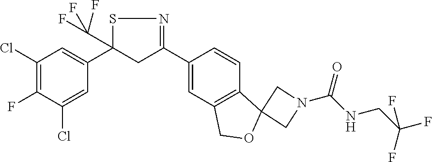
C1(Cl)=C(F)C(Cl)=CC(C2(C(F)(F)F)CC(C3=CC4=C(C=C3)C3(OC4)CN(C(NCC(F)(F)F)=O)C3)=NS2)=C1
